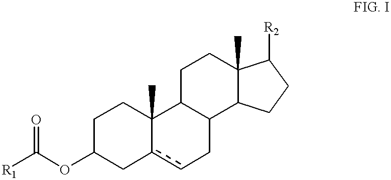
[R1]C(OC1Cc2cCC3C(C2(C)CC1)CCC1(C)C3CCC1[R2])=O
